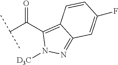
C1(C(C(C)C)=O)=C2C(=NN1[D3C])C=C(F)C=C2
